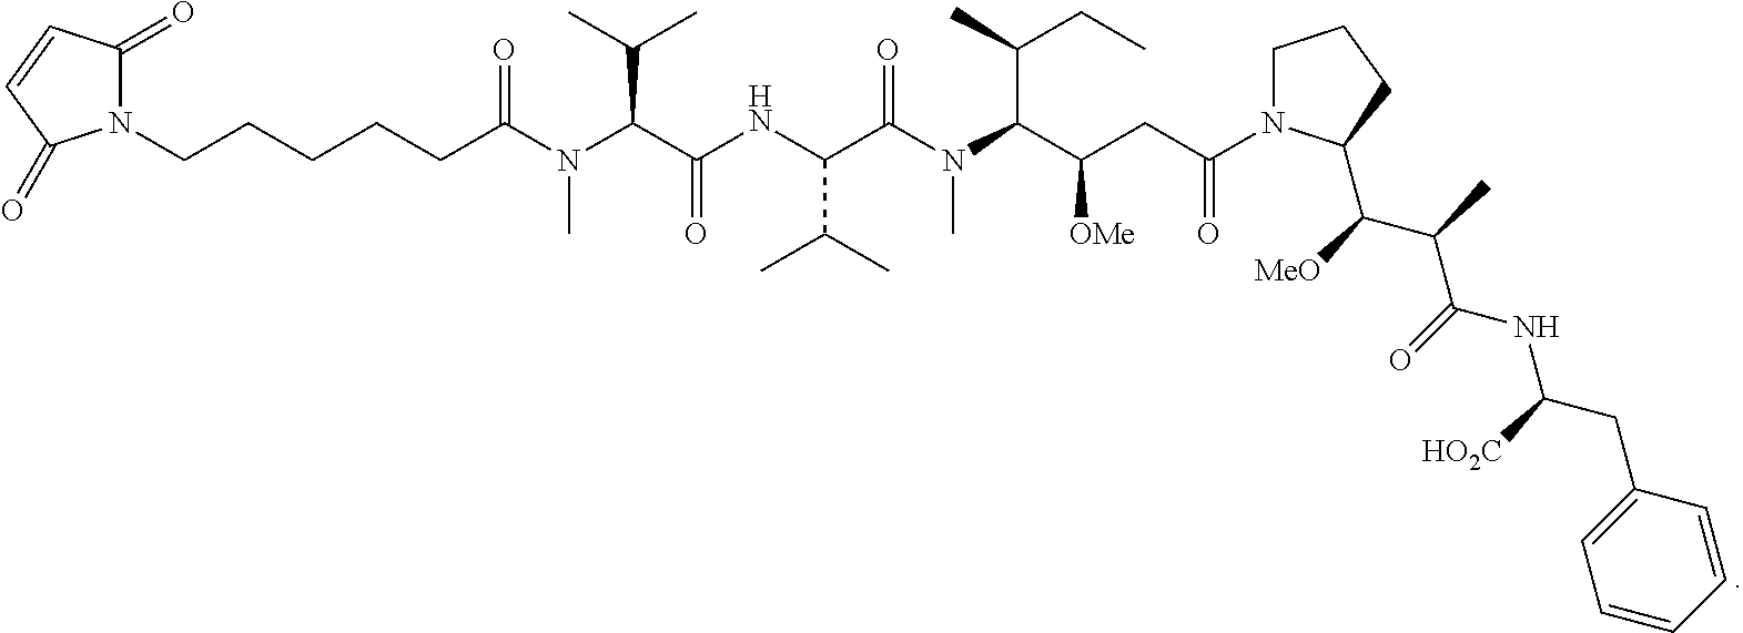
C(CCCCN1C(=O)C=CC1=O)C(=O)N(C(C(C)C)C(=O)NC(C(=O)N(C(C(CC(N1CCCC1C([MeO])C(C)C(=O)NC([HO2C])CC1=CC=CC=C1)=O)[OMe])C(C)CC)C)C(C)C)C
